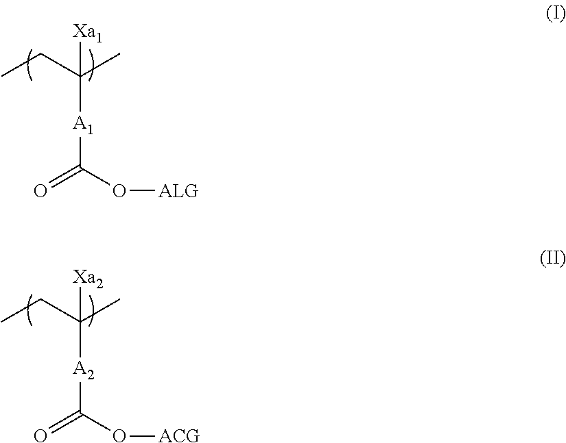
CCC(C)([A1]C(=O)O[ALG])[Xa1].CCC(C)([A2]C(=O)O[ACG])[Xa2]
